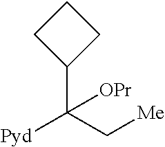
C1(C(C[Me])([Pyd])[OPr])CCC1
